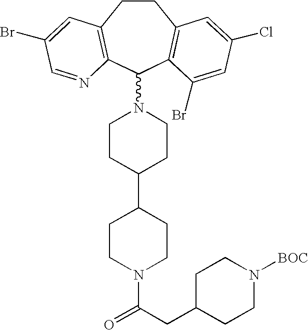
C1CC2=C(C(N3CCC(C4CCN(C(CC5CCN([BOC])CC5)=O)CC4)CC3)C3=C1C=C(Cl)C=C3Br)N=CC(Br)=C2
